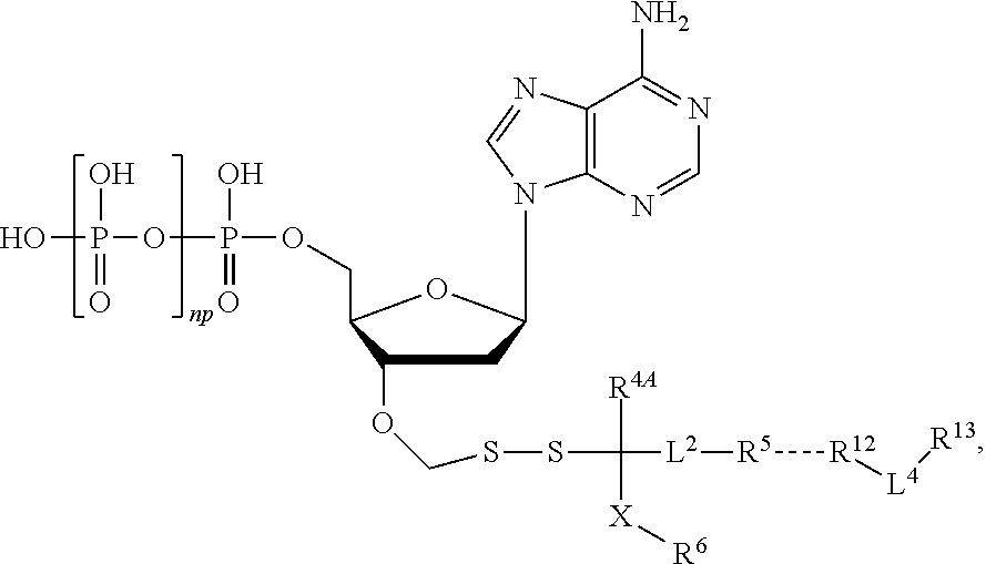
C1(OCSSC([R4A])([X][R6])[L2][R5][R12][L4][R13])CC(N2C3=C(C(N)=NC=N3)N=C2)OC1COP(O)(=O)OP(O)(=O)O
